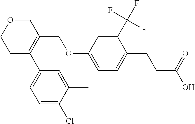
C1=C(Cl)C(C)=CC(C2=C(COC3=CC=C(CCC(=O)O)C(C(F)(F)F)=C3)COCC2)=C1
